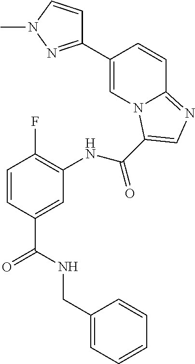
C1=CC(C(=O)NCC2=CC=CC=C2)=CC(NC(=O)C2=CN=C3N2C=C(C2=NN(C)C=C2)C=C3)=C1F
